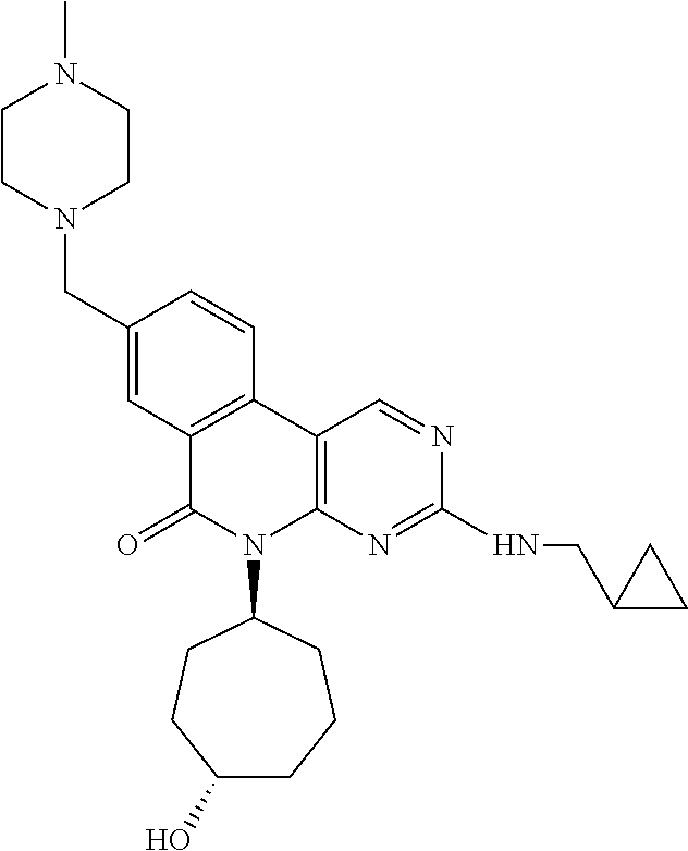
C1(CN2CCN(C)CC2)=CC2=C(C=C1)C1=C(N(C3CCC(O)CCC3)C2=O)N=C(NCC2CC2)N=C1
